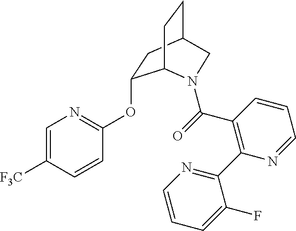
C1=C([F3C])C=CC(OC2CC3CCC2N(C(=O)C2=C(C4=NC=CC=C4F)N=CC=C2)C3)=N1
